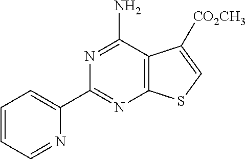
C1=CC=NC(C2=NC3=C(C(N)=N2)C([CO2CH3])=CS3)=C1
